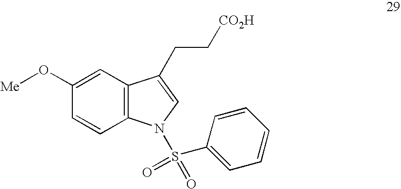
C1=C(O[Me])C=CC2=C1C(CC[CO2H])=CN2S(C1=CC=CC=C1)(=O)=O
